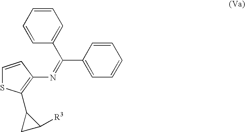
C1(N=C(C2=CC=CC=C2)C2=CC=CC=C2)=C(C2CC2[R3])SC=C1
